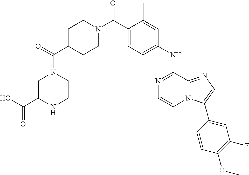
N1=C(NC2=CC=C(C(N3CCC(C(=O)N4CC(C(O)=O)NCC4)CC3)=O)C(C)=C2)C2=NC=C(C3=CC(F)=C(OC)C=C3)N2C=C1
